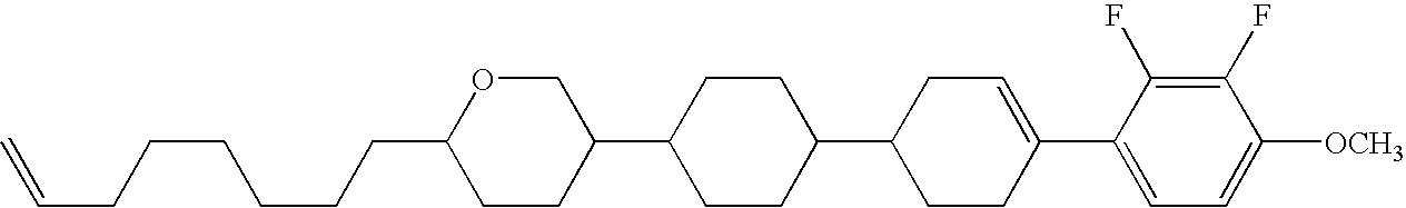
C1(F)=C(F)C(C2=CCC(C3CCC(C4CCC(CCCCCCC=C)OC4)CC3)CC2)=CC=C1[OCH3]
